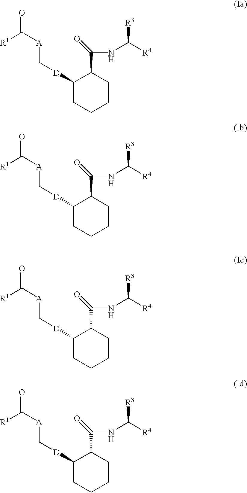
C1([D]C[A]C(=O)[R1])CCCCC1C(NC([R3])[R4])=O.C1([D]C[A]C(=O)[R1])CCCCC1C(NC([R3])[R4])=O.C1([D]C[A]C(=O)[R1])CCCCC1C(NC([R3])[R4])=O.C1([D]C[A]C(=O)[R1])CCCCC1C(NC([R3])[R4])=O
